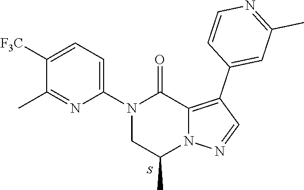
C1(N2CC(C)N3C(=C(C4=CC(C)=NC=C4)C=N3)C2=O)=CC=C([F3C])C(C)=N1.S
